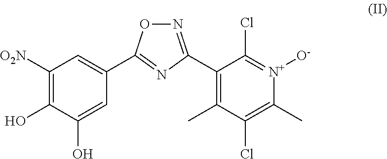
C1([O2N])=C(O)C(O)=CC(C2=NC(C3=C(C)C(Cl)=C(C)[N+]([O-])=C3Cl)=NO2)=C1
